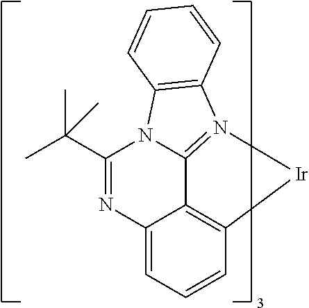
N1=C(C(C)(C)C)N2C3=N(C4=C2C=CC=C4)[Ir]C2=C3C1=CC=C2
